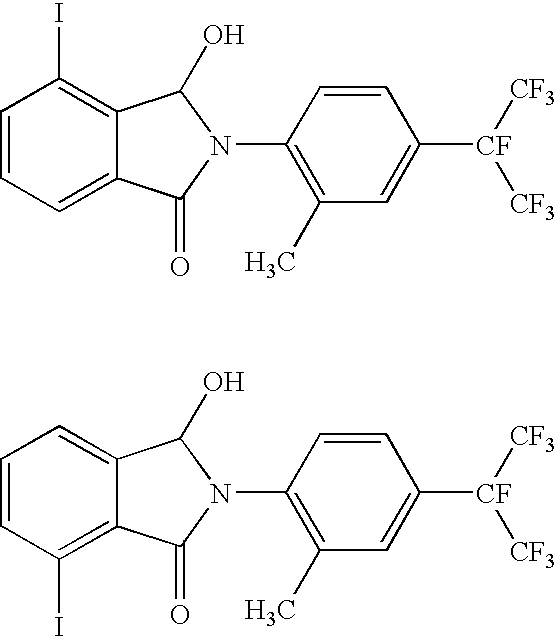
C1=CC=C2C(=C1I)C(O)N(C1=C(C)C=C([CF]([CF3])[CF3])C=C1)C2=O.C1=CC(I)=C2C(=C1)C(O)N(C1=C(C)C=C([CF]([CF3])[CF3])C=C1)C2=O
